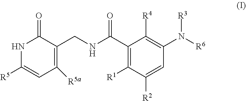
[R3]N([R6])C1=C([R4])C(C(NCC2=C([R5a])C=C([R5])NC2=O)=O)=C([R1])C([R2])=C1
